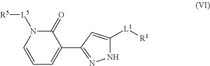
N1C([L1][R1])=CC(C2=CC=CN([L5][R5])C2=O)=N1
